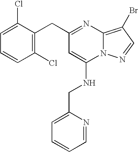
C1(CC2=C(Cl)C=CC=C2Cl)=NC2=C(Br)C=NN2C(NCC2=CC=CC=N2)=C1
